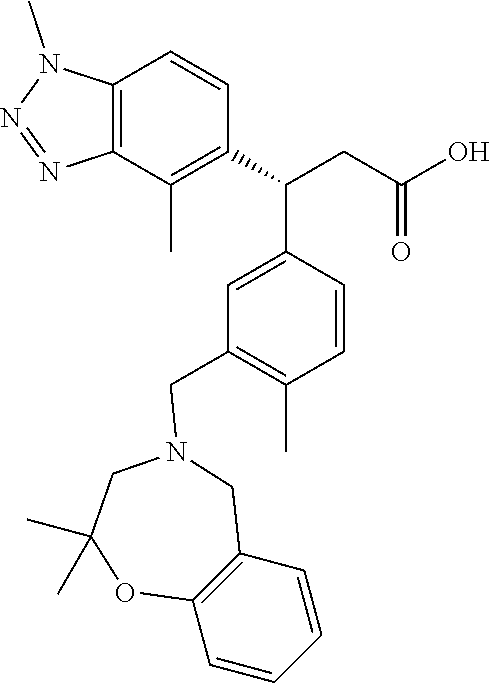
C12=C(C(C)=C(C(C3=CC(CN4CC(C)(C)OC5=C(C4)C=CC=C5)=C(C)C=C3)CC(O)=O)C=C1)N=NN2C
